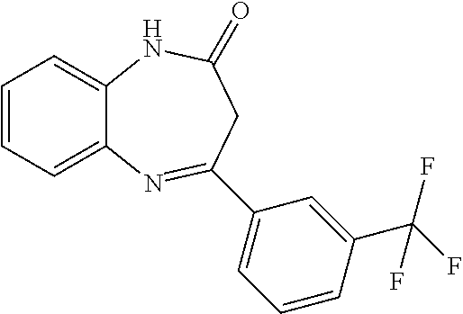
C12=CC=CC=C1N=C(C1=CC=CC(C(F)(F)F)=C1)CC(=O)N2
